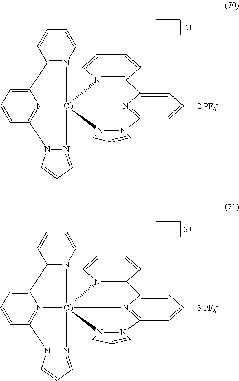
C1=CC2=N3C(=C1)C1=N([Co]345(N3=CC=CN23)N2=C(C=CC=C2)C2=CC=CC(=N24)N2N5CC=C2)C=CC=C1.C1=CC2=N3C(=C1)C1=N([Co]345(N3=CC=CN23)N2=C(C=CC=C2)C2=CC=CC(=N24)N2N5CC=C2)C=CC=C1
